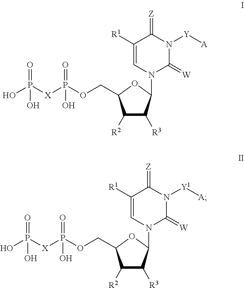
OP([X]P(OCC1C([R2])C([R3])C(N2C(=[W])N([Y][A])C(=[Z])C([R1])=C2)O1)(=O)O)(=O)O.OP([X]P(OCC1C([R2])C([R3])C(N2C(=[W])N([Y1][A])C(=[Z])C([R1])=C2)O1)(=O)O)(=O)O
